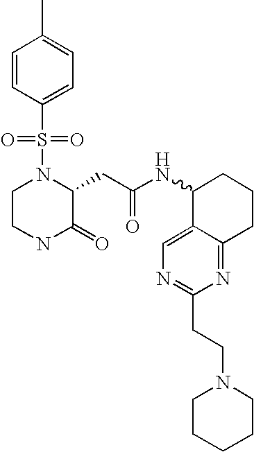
S(N1CCNC(=O)C1CC(NC1C2=CN=C(CCN3CCCCC3)N=C2CCC1)=O)(=O)(=O)C1=CC=C(C)C=C1
